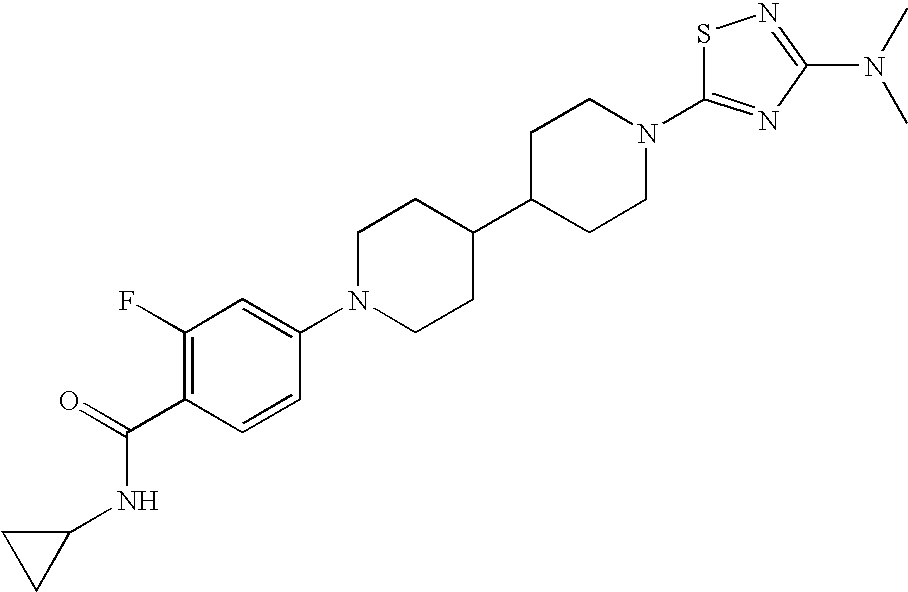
C1N(C2=CC(F)=C(C(NC3CC3)=O)C=C2)CCC(C2CCN(C3=NC(N(C)C)=NS3)CC2)C1
